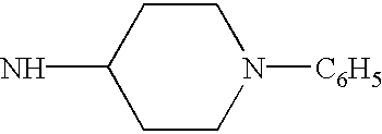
C1CN([C6H5])CCC1N
